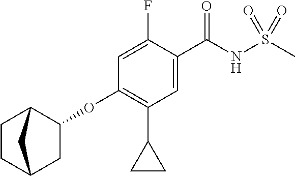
C1(OC2=C(C3CC3)C=C(C(NS(C)(=O)=O)=O)C(F)=C2)C2CCC(C1)C2
